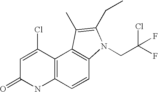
C1=C(Cl)C2=C(NC1=O)C=CC1=C2C(C)=C(CC)N1CC(F)(Cl)F
